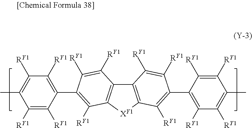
C12=C([XY1]C3=C1C([RY1])=C([RY1])C(C1=C([RY1])C([RY1])=C(C)C([RY1])=C1[RY1])=C3[RY1])C([RY1])=C(C1=C([RY1])C([RY1])=C(C)C([RY1])=C1[RY1])C([RY1])=C2[RY1]
